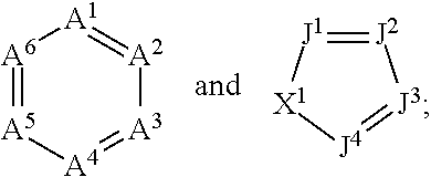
[A6]1=[A5][A4]=[A3][A2]=[A1]1.[J2]1=[J1][X1][J4]=[J3]1
